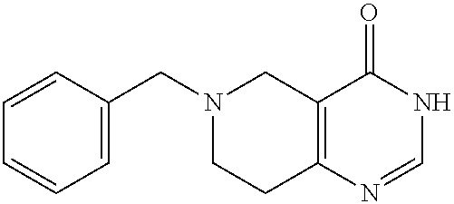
C1=CC(CN2CCC3=C(C2)C(=O)NC=N3)=CC=C1
